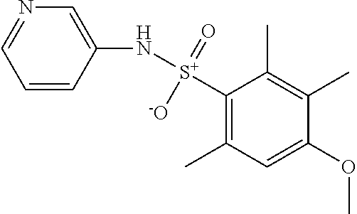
C1(N[S+](C2=C(C)C=C(OC)C(C)=C2C)(=O)[-O])=CN=CC=C1
